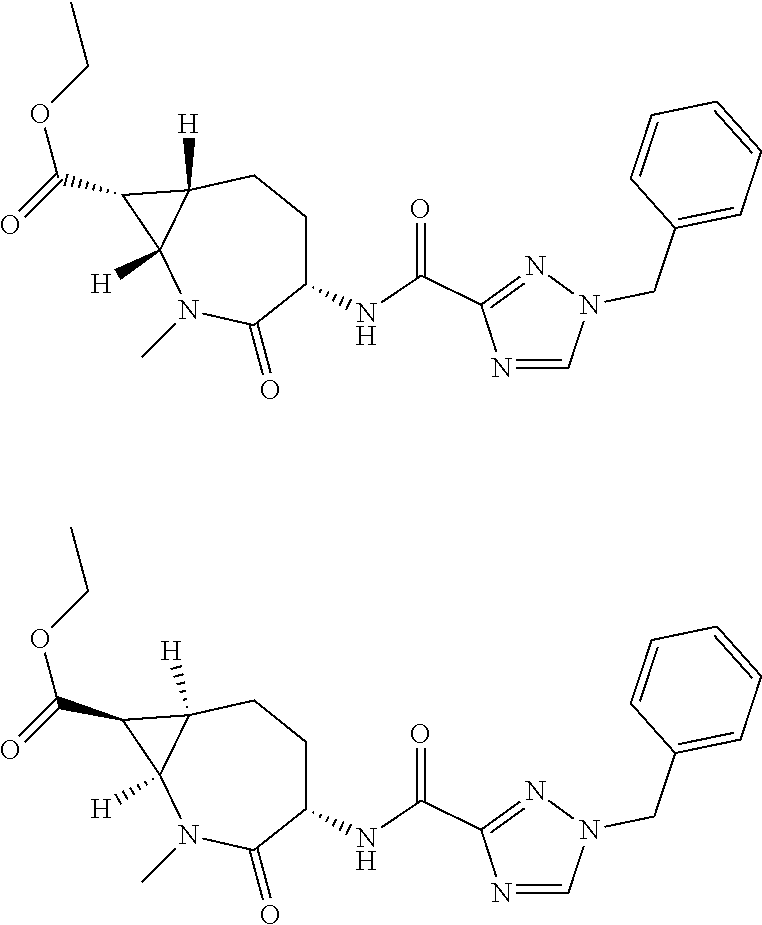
C12([H])C([H])(CCC(NC(=O)C3=NN(CC4=CC=CC=C4)C=N3)C(=O)N1C)C2C(=O)OCC.C12([H])C([H])(CCC(NC(=O)C3=NN(CC4=CC=CC=C4)C=N3)C(=O)N1C)C2C(=O)OCC
